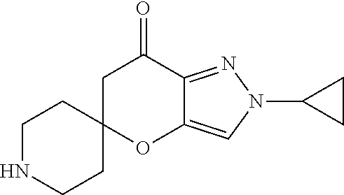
C1NCCC2(C1)OC1=CN(C3CC3)N=C1C(=O)C2
